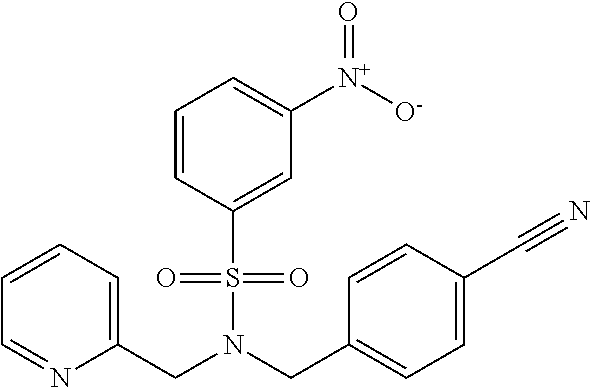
C1=CC=C(CN(CC2=CC=C(C#N)C=C2)S(=O)(=O)C2=CC([N+]([O-])=O)=CC=C2)N=C1
